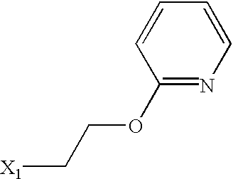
C1(OCC[X1])=NC=CC=C1
